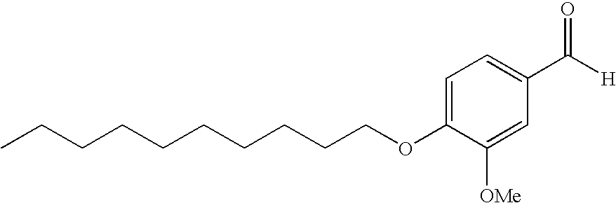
C(CCCCCCCOC1=CC=C(C([H])=O)C=C1[OMe])CC
